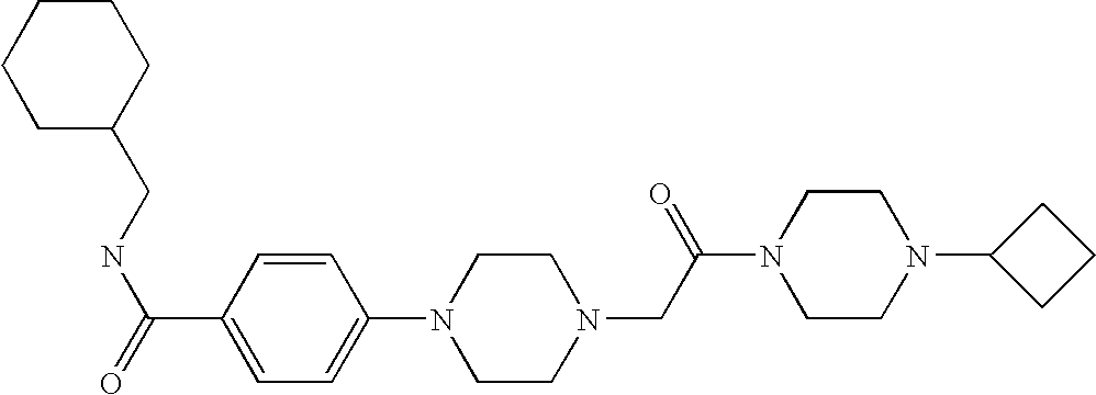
C(NC(=O)C1=CC=C(N2CCN(CC(N3CCN(C4CCC4)CC3)=O)CC2)C=C1)C1CCCCC1
